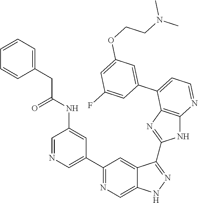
C1(C2=NC=C3C(=C2)C(C2=NC4=C(N2)N=CC=C4C2=CC(OCCN(C)C)=CC(F)=C2)=NN3)=CN=CC(NC(CC2=CC=CC=C2)=O)=C1
